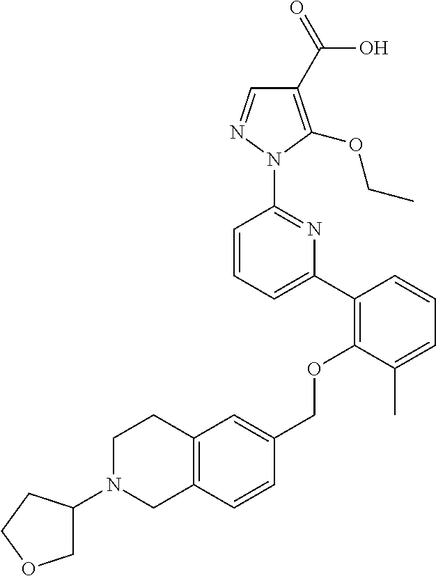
C1(C2=C(OCC3=CC4=C(C=C3)CN(C3COCC3)CC4)C(C)=CC=C2)=CC=CC(N2N=CC(C(=O)O)=C2OCC)=N1
